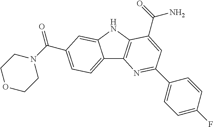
C12=CC=C(C(N3CCOCC3)=O)C=C1NC1=C2N=C(C2=CC=C(F)C=C2)C=C1C(=O)N
